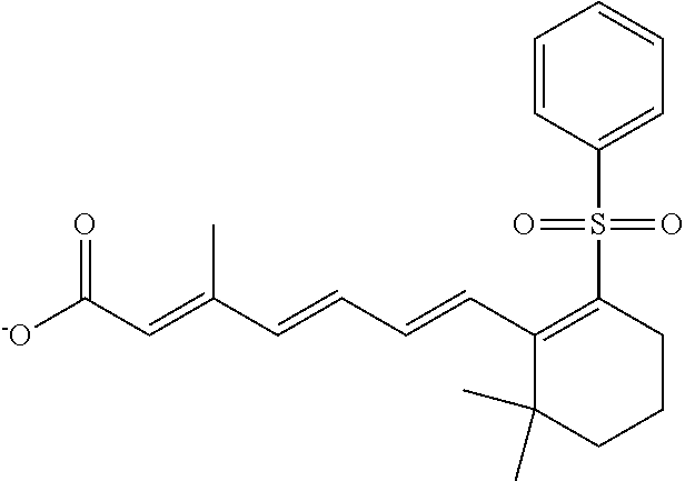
[-O]C(C=C(C=CC=CC1=C(S(=O)(=O)C2=CC=CC=C2)CCCC1(C)C)C)=O
